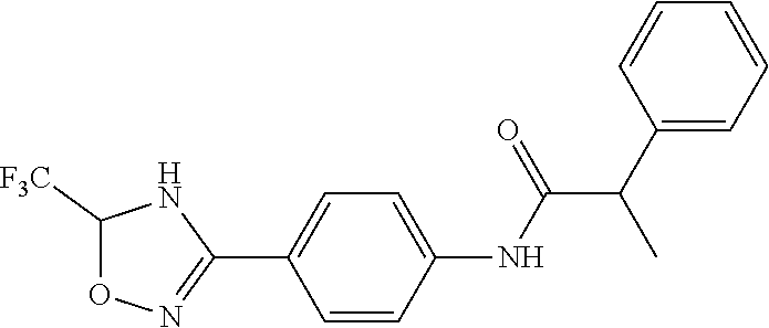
C1=CC(NC(C(C2=CC=CC=C2)C)=O)=CC=C1C1=NOC([F3C])N1
